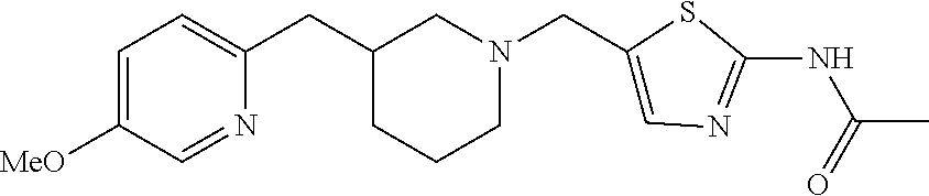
C1=C([MeO])C=NC(CC2CN(CC3=CN=C(NC(=O)C)S3)CCC2)=C1
